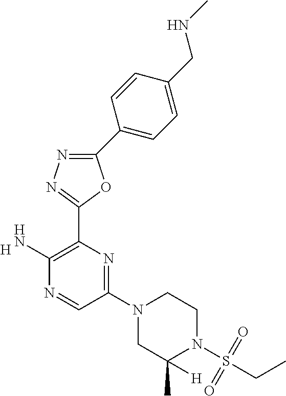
C1(N2CC(C)([H])N(S(CC)(=O)=O)CC2)=NC(C2=NN=C(C3=CC=C(CNC)C=C3)O2)=C(N)N=C1.[H]
